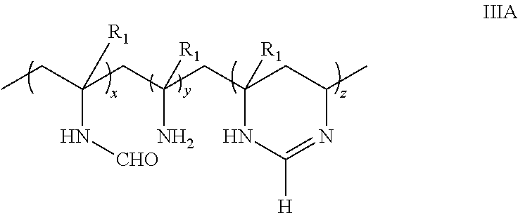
CCC(CC(CC1([R1])CC(C)N=C([H])N1)(N)[R1])([R1])N[CHO]
